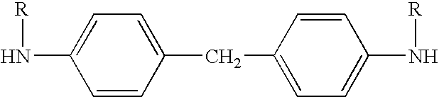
C1=CC(CC2=CC=C(N[R])C=C2)=CC=C1N[R]
